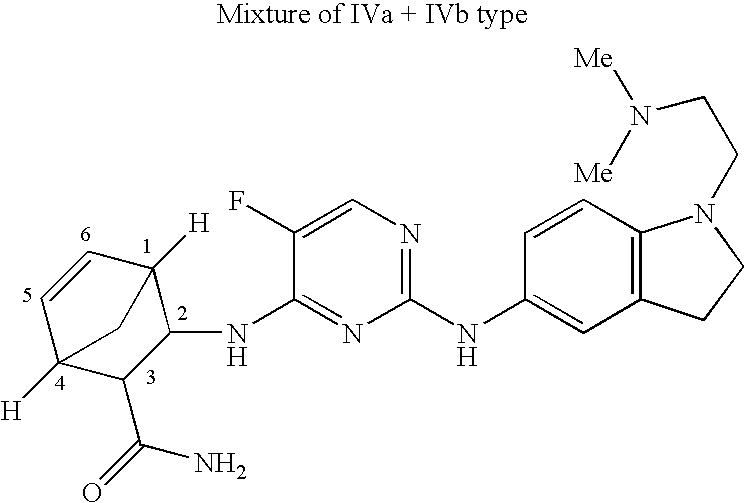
C1=CC2([H])C(NC3=NC(NC4=CC5=C(C=C4)N(CCN([Me])[Me])CC5)=NC=C3F)C(C(=O)N)C1([H])C2
